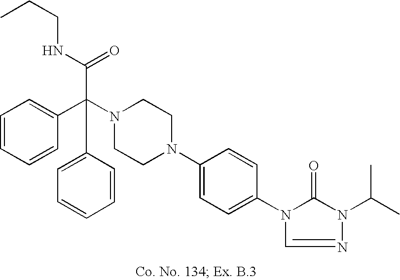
N1(C(C2=CC=CC=C2)(C(NCCC)=O)C2=CC=CC=C2)CCN(C2=CC=C(N3C(=O)N(C(C)C)N=C3)C=C2)CC1
